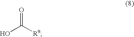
O=C([R9])O
